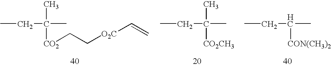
CCC(C)(C)[CO2]CC[O2C]C=C.CCC(C)(C)[CO2CH3].CCC(C)[CON(CH3)2]
